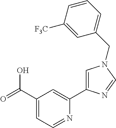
C1(C(=O)O)=CC=NC(C2=CN(CC3=CC=CC([F3C])=C3)C=N2)=C1
